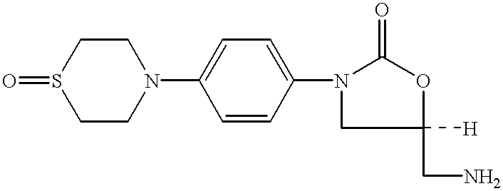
O=S1CCN(C2=CC=C(N3CC([H])(CN)OC3=O)C=C2)CC1
